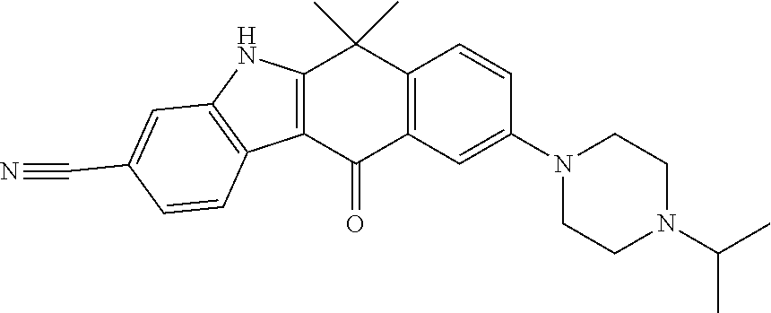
C12=C(C=C(N3CCN(C(C)C)CC3)C=C1)C(=O)C1=C(C2(C)C)NC2=C1C=CC(C#N)=C2
